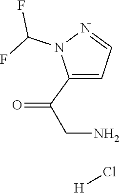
C1(C(=O)CN)=CC=NN1C(F)F.[H]Cl
